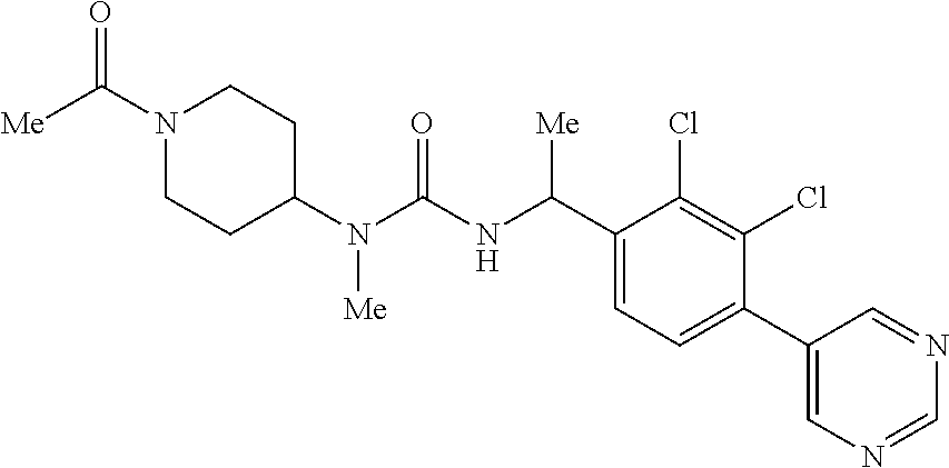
C1(N(C(NC(C2=CC=C(C3=CN=CN=C3)C(Cl)=C2Cl)[Me])=O)[Me])CCN(C([Me])=O)CC1
